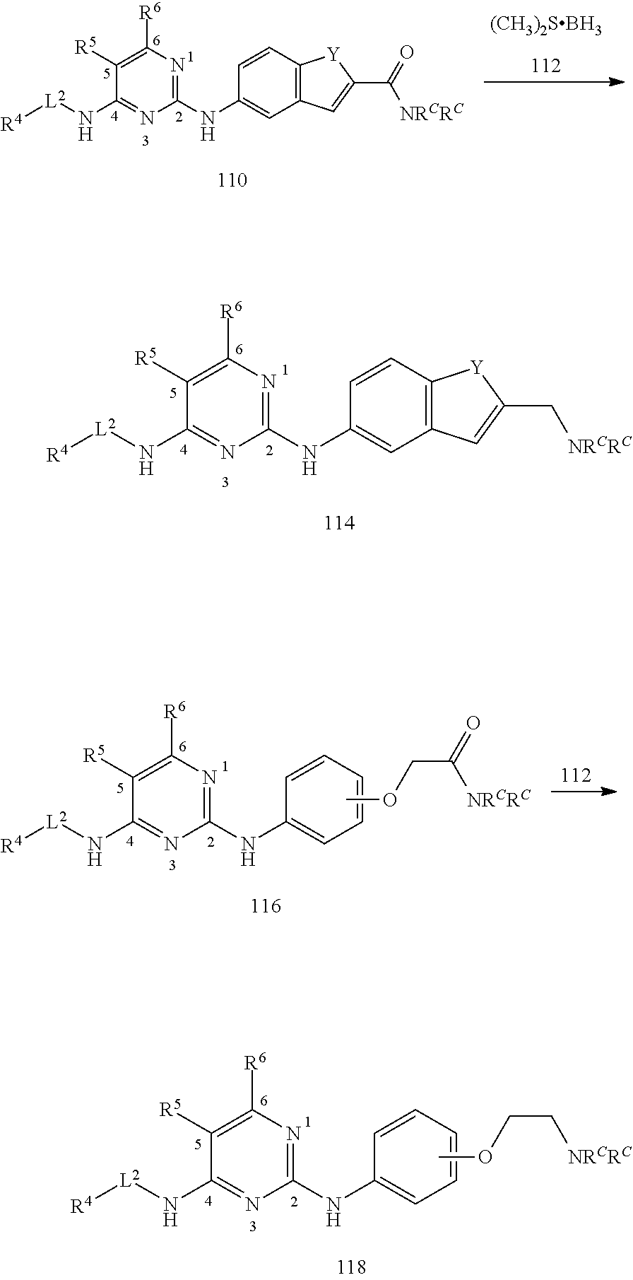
C1(NC2=CC3=C(C=C2)[Y]C(C[NRCRC])=C3)=NC([R6])=C([R5])C(N[L2][R4])=N1.C1(NC2=CC=CC=C2)=NC([R6])=C([R5])C(N[L2][R4])=N1.COCC[NRCRC].[(CH3)2SBH3].C1(NC2=CC3=C(C=C2)[Y]C(C(=O)[NRCRC])=C3)=NC([R6])=C([R5])C(N[L2][R4])=N1.C1(NC2=CC=CC=C2)=NC([R6])=C([R5])C(N[L2][R4])=N1.COCC(=O)[NRCRC]
